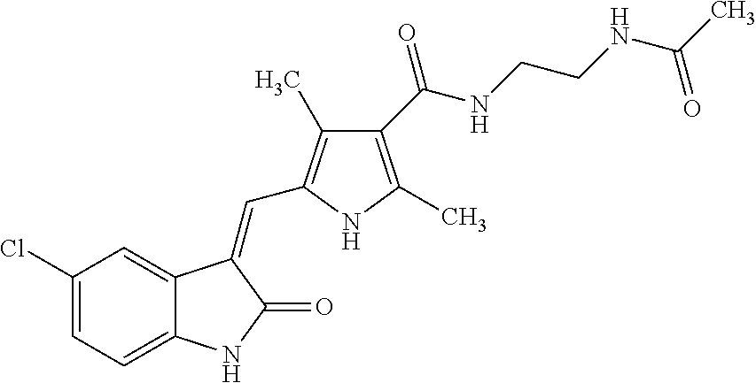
C1(Cl)=CC=C2C(=C1)C(=CC1=C(C)C(C(NCCNC(C)=O)=O)=C(C)N1)C(=O)N2
